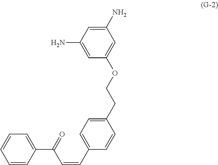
C1=CC(C(=O)C=CC2=CC=C(CCOC3=CC(N)=CC(N)=C3)C=C2)=CC=C1
